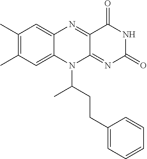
C1(C)=C(C)C=C2C(=C1)N=C1C(=NC(=O)NC1=O)N2C(CCC1=CC=CC=C1)C
